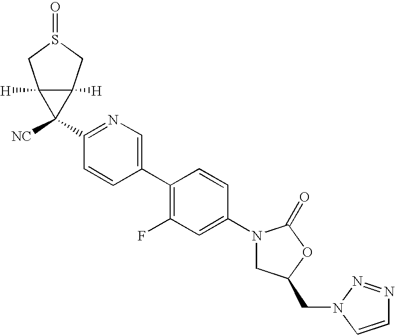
C1(N2CC(CN3C=CN=N3)OC2=O)=CC(F)=C(C2=CN=C(C3([NC])C4([H])C3([H])CS(=O)C4)C=C2)C=C1
